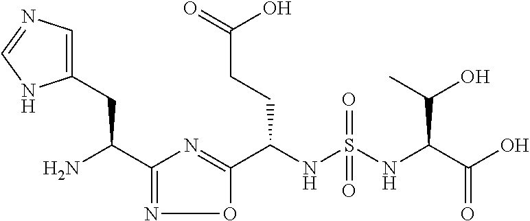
C(NS(NC(C(O)=O)C(O)C)(=O)=O)(C1=NC(C(N)CC2=CN=CN2)=NO1)CCC(O)=O
